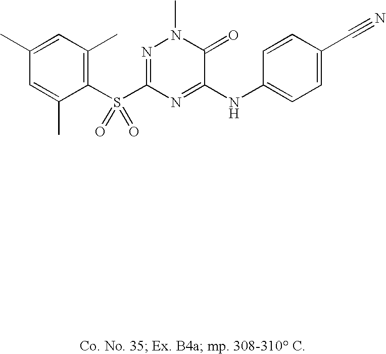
C1(S(C2=NN(C)C(=O)C(NC3=CC=C(C#N)C=C3)=N2)(=O)=O)=C(C)C=C(C)C=C1C
